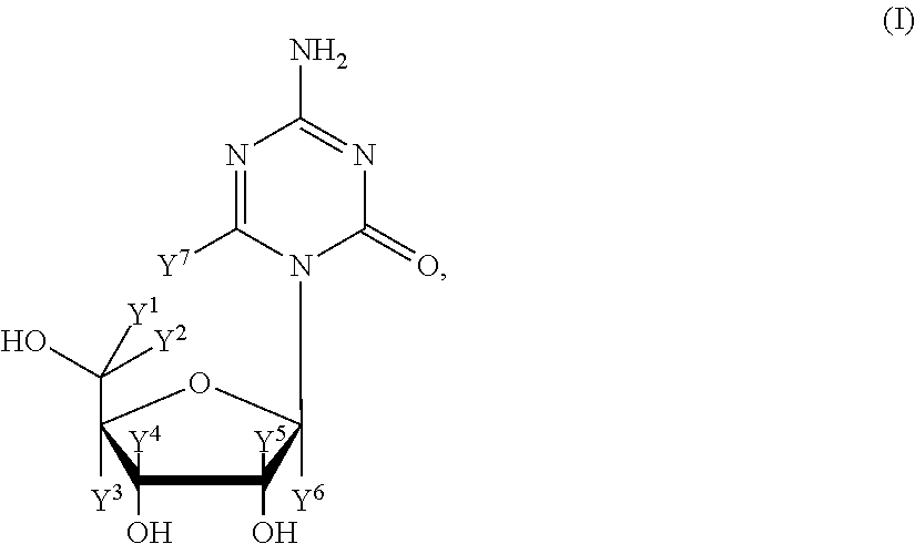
C1(O)([Y4])C(O)([Y5])C([Y6])(N2C([Y7])=NC(N)=NC2=O)OC1(C(O)([Y2])[Y1])[Y3]
